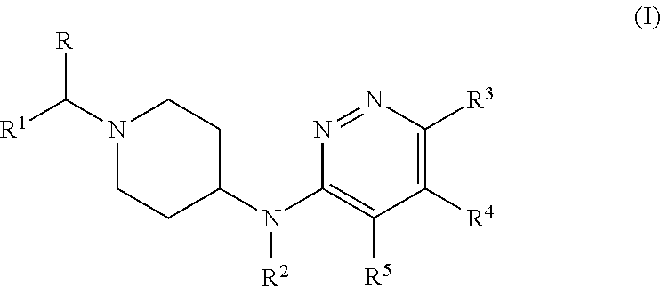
N1=NC([R3])=C([R4])C([R5])=C1N(C1CCN(C([R1])[R])CC1)[R2]
